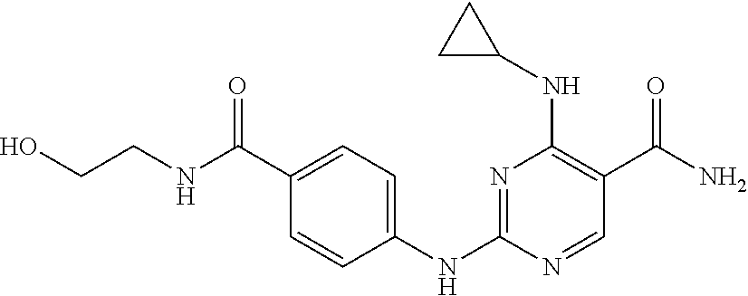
N1=C(NC2=CC=C(C(NCCO)=O)C=C2)N=CC(C(N)=O)=C1NC1CC1
